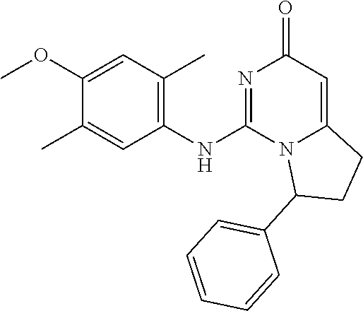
CC1=CC(NC2=NC(=O)C=C3N2C(C2=CC=CC=C2)CC3)=C(C)C=C1OC
